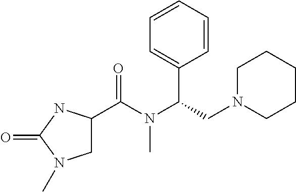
C1C(C(N(C(C2=CC=CC=C2)CN2CCCCC2)C)=O)NC(=O)N1C
